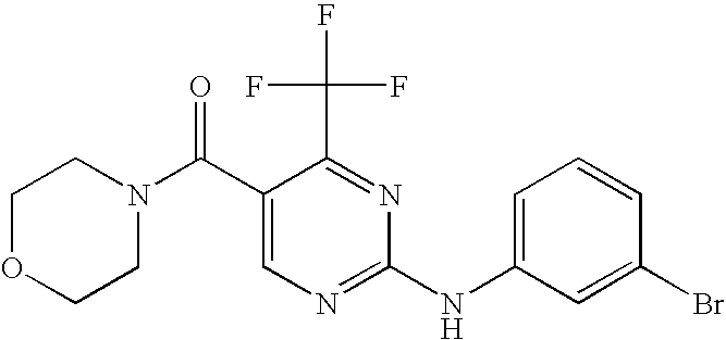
C1OCCN(C(C2=CN=C(NC3=CC=CC(Br)=C3)N=C2C(F)(F)F)=O)C1
